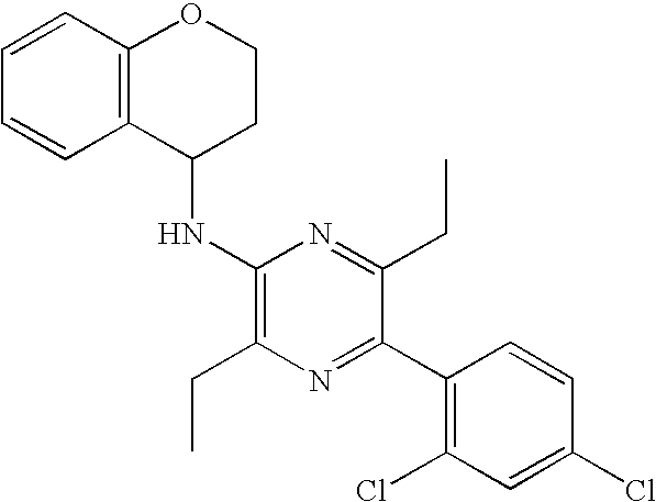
C1=CC2=C(C=C1)C(NC1=C(CC)N=C(C3=C(Cl)C=C(Cl)C=C3)C(CC)=N1)CCO2
